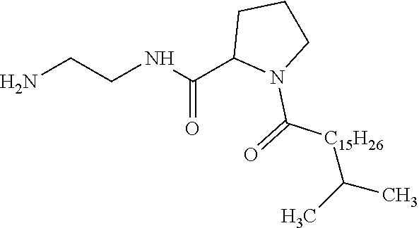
NCCNC(C1N(C(=O)[C15H26]C(C)C)CCC1)=O
